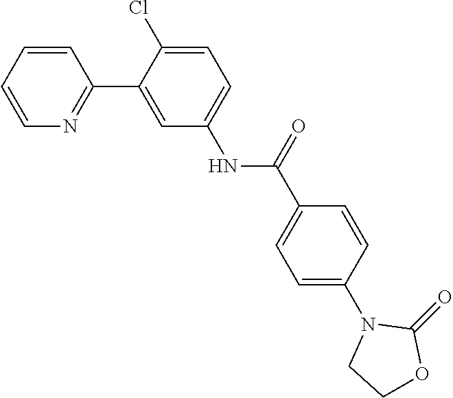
C1=CC=CN=C1C1=CC(NC(C2=CC=C(N3CCOC3=O)C=C2)=O)=CC=C1Cl
